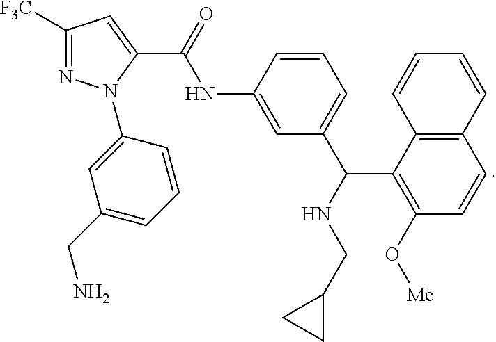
C1([F3C])=NN(C2=CC(CN)=CC=C2)C(C(=O)NC2=CC(C(C3=C(O[Me])C=CC4=C3C=CC=C4)NCC3CC3)=CC=C2)=C1
